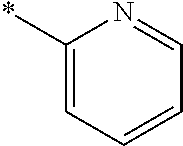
C1(*)=CC=CC=N1
